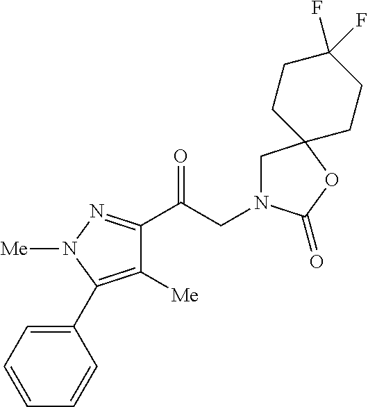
C1([Me])=C(C2=CC=CC=C2)N([Me])N=C1C(CN1CC2(OC1=O)CCC(F)(F)CC2)=O
